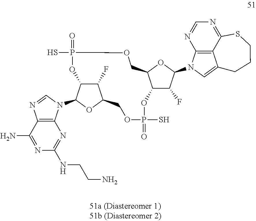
C12=C(N=C(NCCN)N=C1N)N(C1OC3C(F)C1OP(S)(=O)OCC1C(OP(S)(=O)OC3)C(F)C(N3C=C4C5=C3N=CN=C5SCCC4)O1)C=N2
